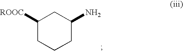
C1CCC(N)CC1[ROOC]
